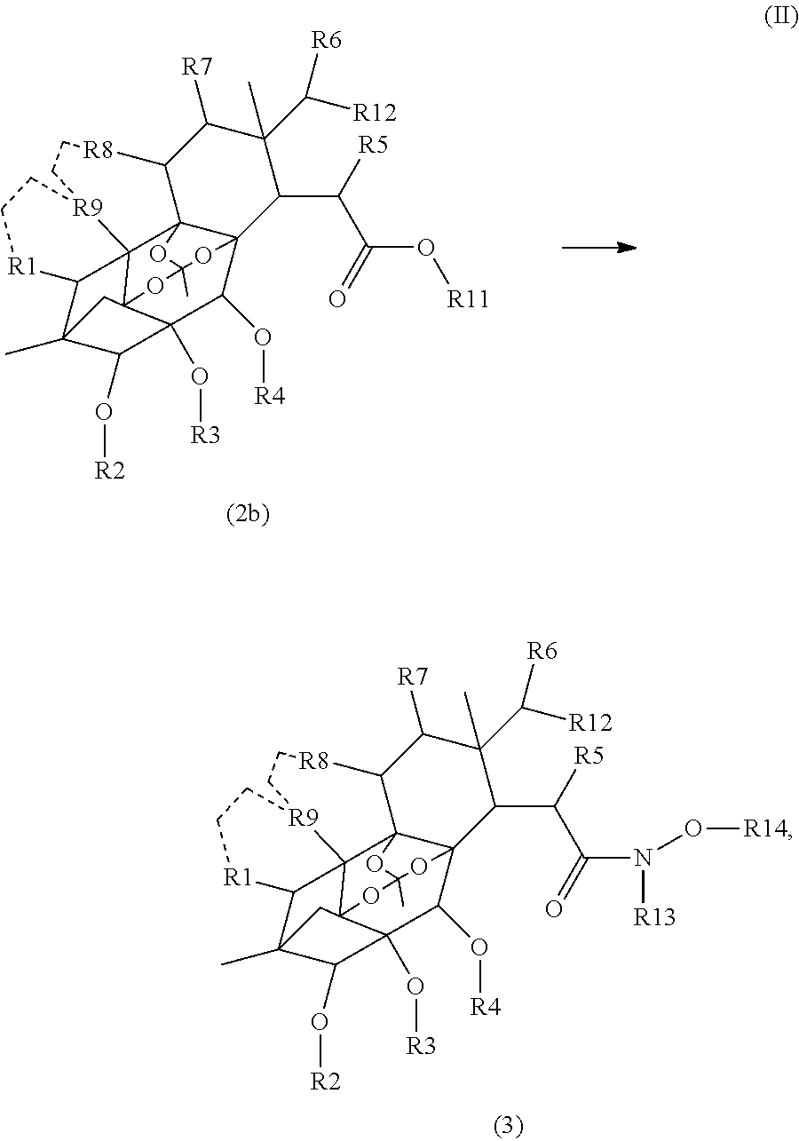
C12C([R7])C(C)(C([R6])[R12])C(C(C(O[R11])=O)[R5])C34C(O[R4])C5(O[R3])C(O[R2])C6(C)C7C8([R9](CC[R8]1)CC[R1]7)C23OC(C)(OC85C6)O4.C12C([R7])C(C)(C([R6])[R12])C(C(C(N([R13])O[R14])=O)[R5])C34C(O[R4])C5(O[R3])C(O[R2])C6(C)C7C8([R9](CC[R8]1)CC[R1]7)C23OC(C)(OC85C6)O4
